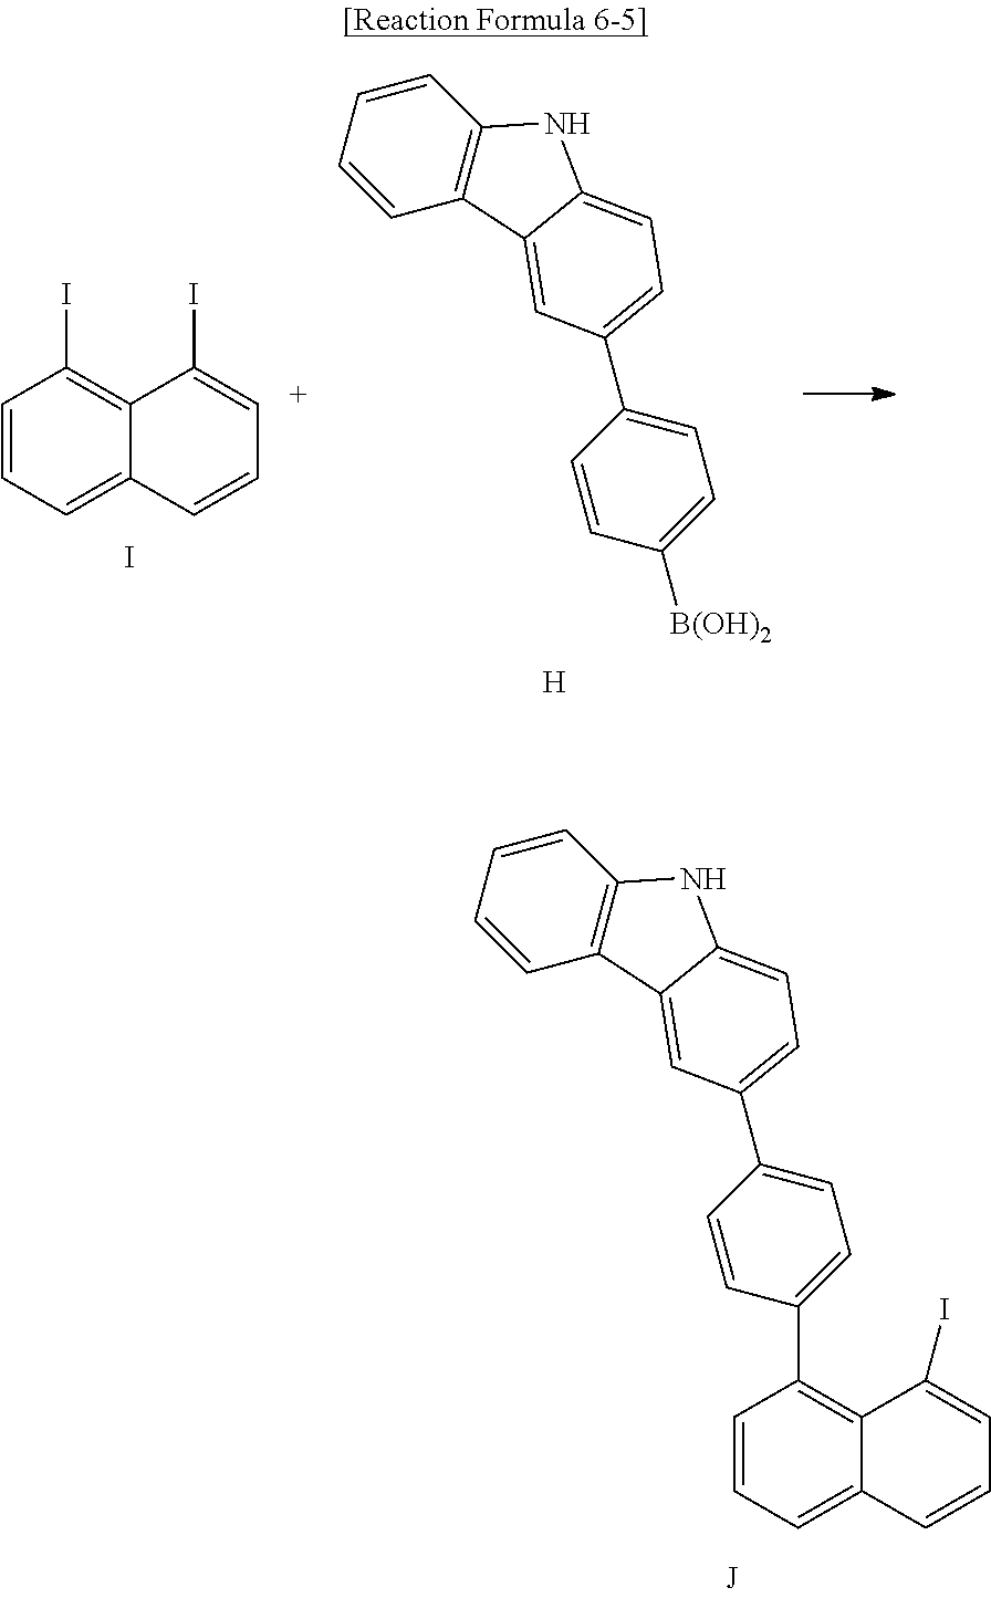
C1=CC=CC2=C1NC1=CC=C(C3=CC=C(C4=C5C(=CC=C4)C=CC=C5I)C=C3)C=C21.C1=CC=C2C(=C1I)C(I)=CC=C2.I.C1=CC=CC2=C1NC1=CC=C(C3=CC=C([B(OH)2])C=C3)C=C21.[H]
